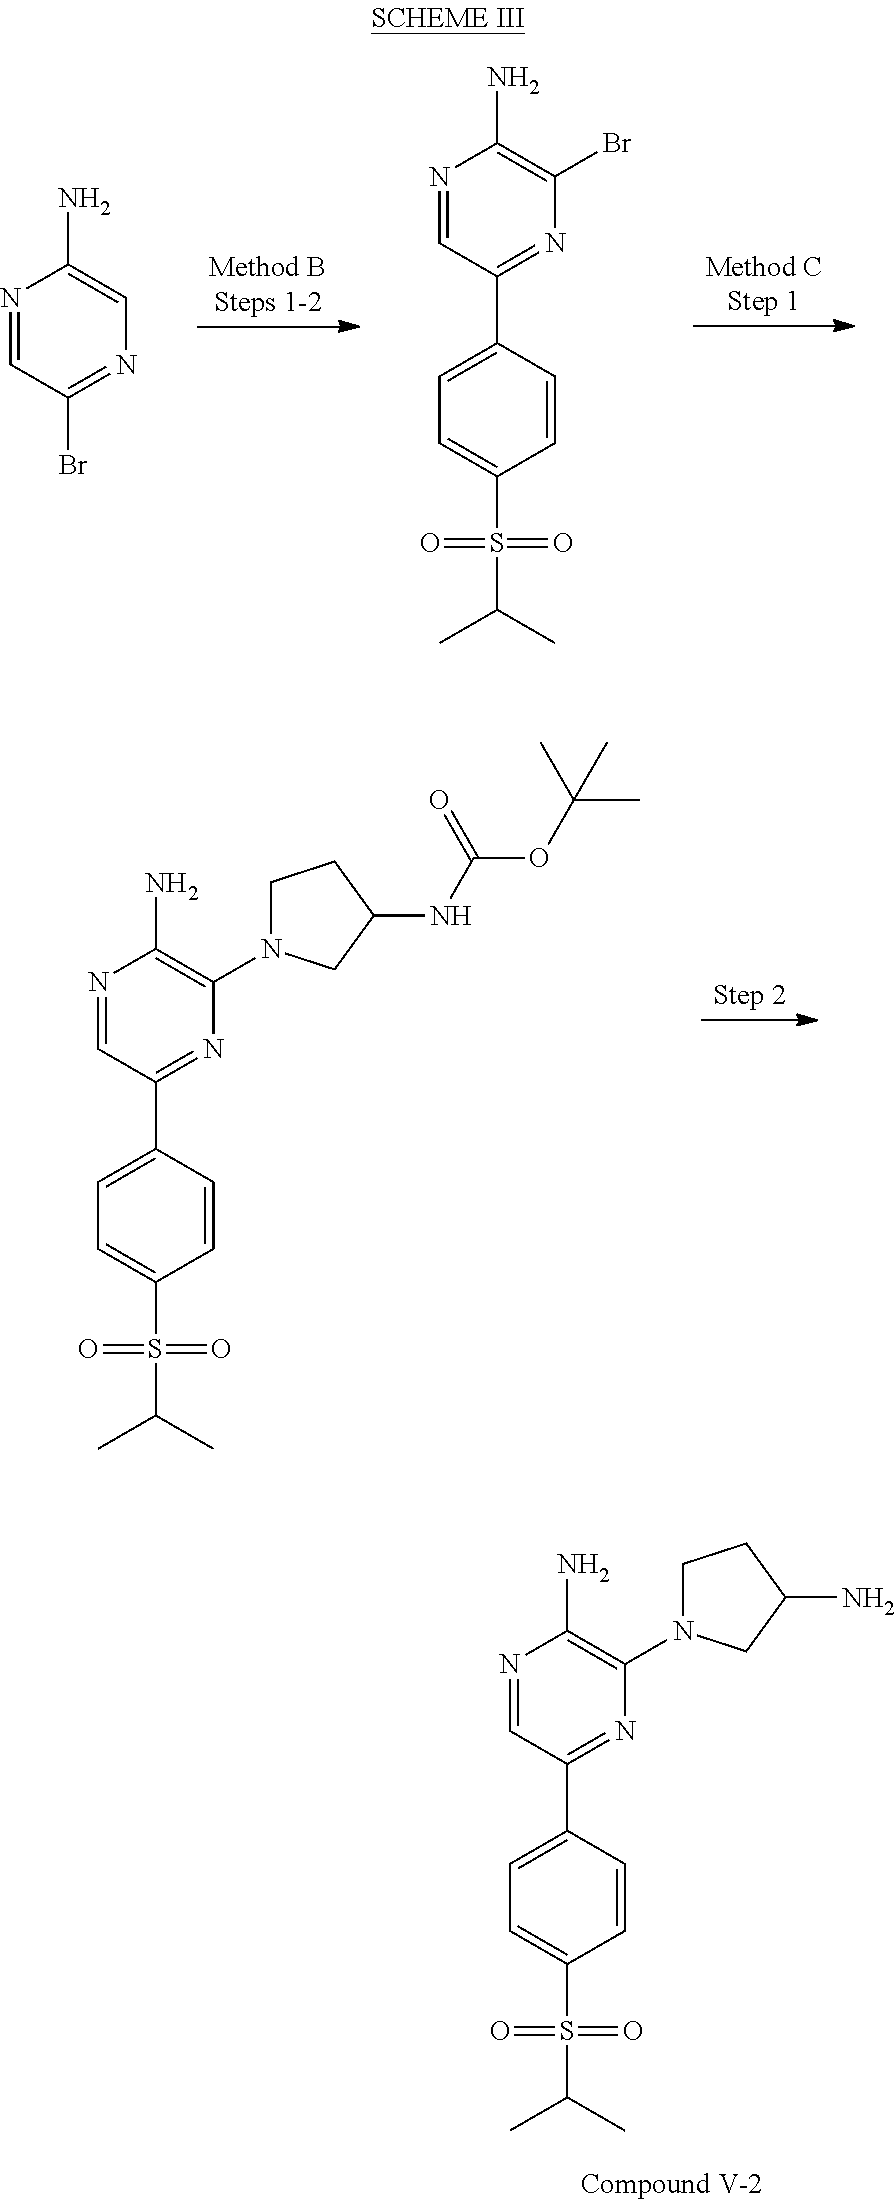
N1=CC(C2=CC=C(S(C(C)C)(=O)=O)C=C2)=NC(N2CCC(NC(OC(C)(C)C)=O)C2)=C1N.N1=CC(C2=CC=C(S(C(C)C)(=O)=O)C=C2)=NC(N2CCC(N)C2)=C1N.N1=CC(Br)=NC=C1N.N1=CC(C2=CC=C(S(C(C)C)(=O)=O)C=C2)=NC(Br)=C1N
